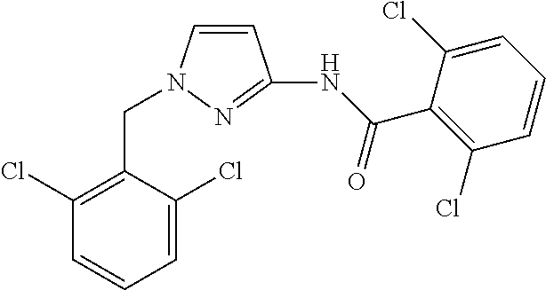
C1=CN(CC2=C(Cl)C=CC=C2Cl)N=C1NC(C1=C(Cl)C=CC=C1Cl)=O
